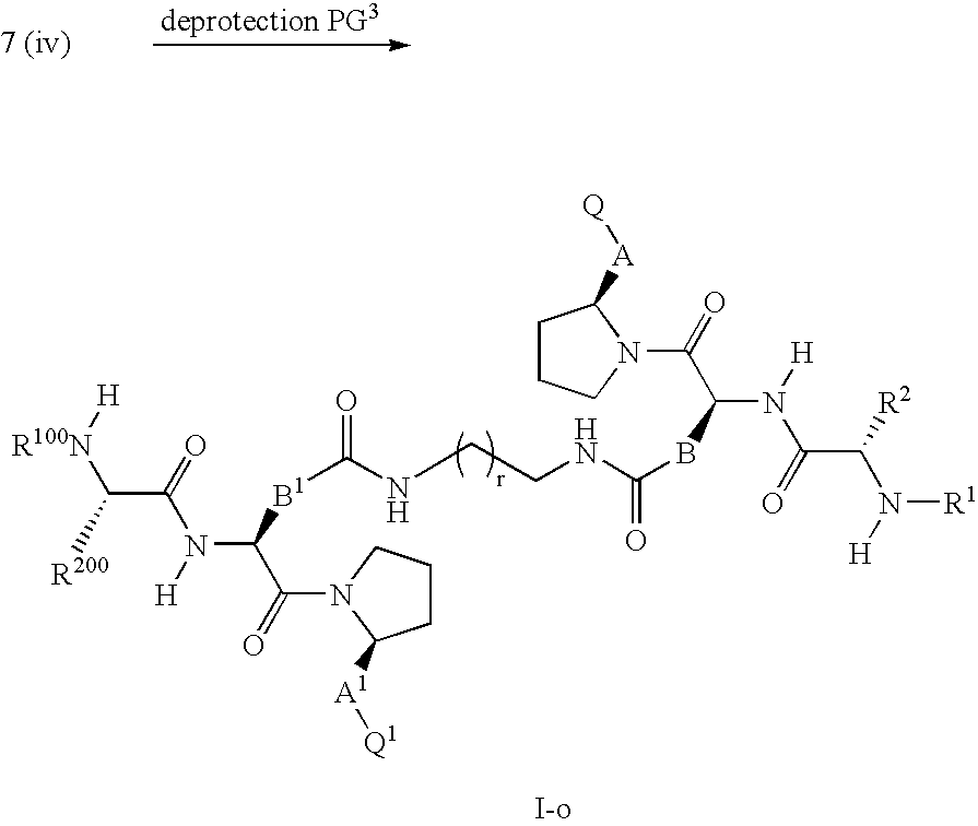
[R100N](C([R200])C(=O)N([H])C([B1]C(NCCNC(BC(N([H])C(=O)C(N([H])[R1])[R2])C(=O)N1C([A][Q])CCC1)=O)=O)C(=O)N1C([A1][Q1])CCC1)[H]
